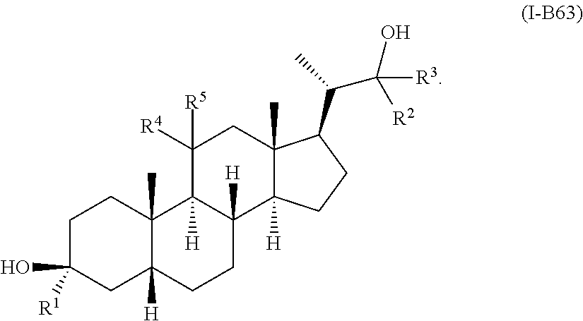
C1C([R1])(O)CC2([H])C(C)(C1)C1([H])C([H])(CC2)C2([H])C(C)(CC1([R4])[R5])C(C(C)C([R2])(O)[R3])CC2
